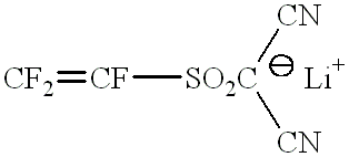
[CF]([SO2C]([CN])[CN])=[CF2].[Li]
